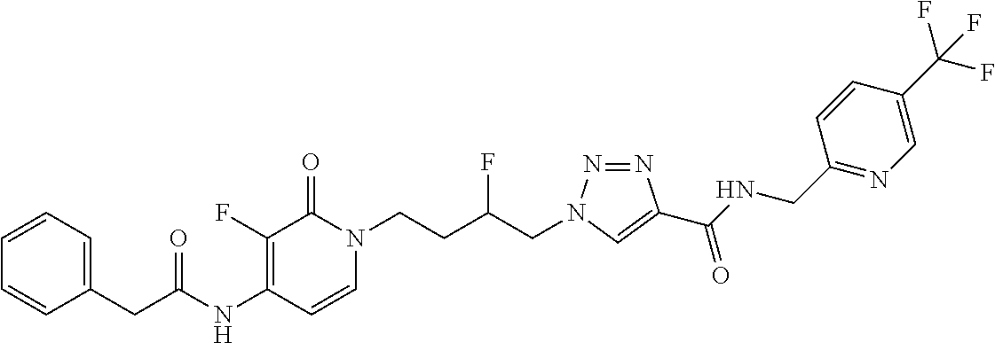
N(C1=C(F)C(=O)N(CCC(CN2N=NC(C(NCC3=NC=C(C(F)(F)F)C=C3)=O)=C2)F)C=C1)C(=O)CC1=CC=CC=C1
